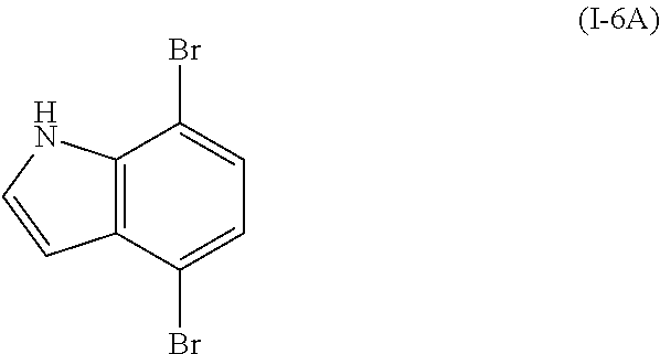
C1=C(Br)C2=C(C(Br)=C1)NC=C2
